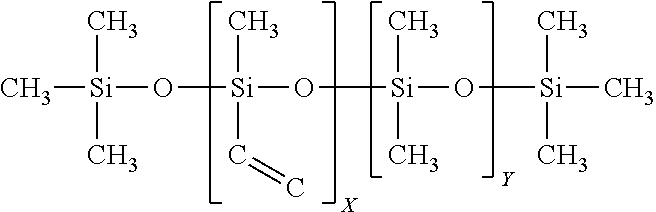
C[Si](O[Si](O[Si](O[Si](C)(C)C)(C)C)(C)C=C)(C)C
